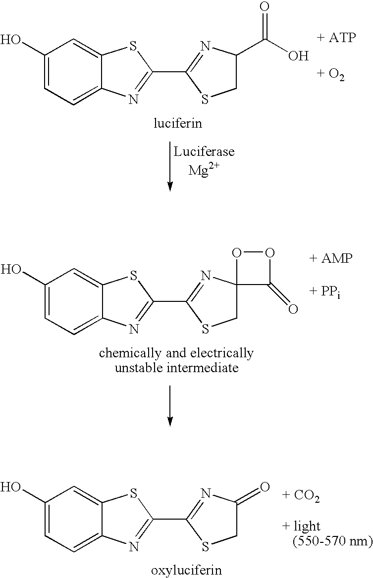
C1(O)=CC=C2C(=C1)SC(C1=NC(=O)CS1)=N2.C1(O)=CC=C2C(=C1)SC(C1=NC(C(O)=O)CS1)=N2.C1(O)=CC=C2C(=C1)SC(C1=NC3(CS1)C(=O)OO3)=N2
